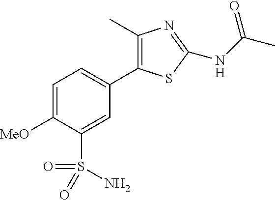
C1=C([MeO])C(S(=O)(=O)N)=CC(C2=C(C)N=C(NC(C)=O)S2)=C1
